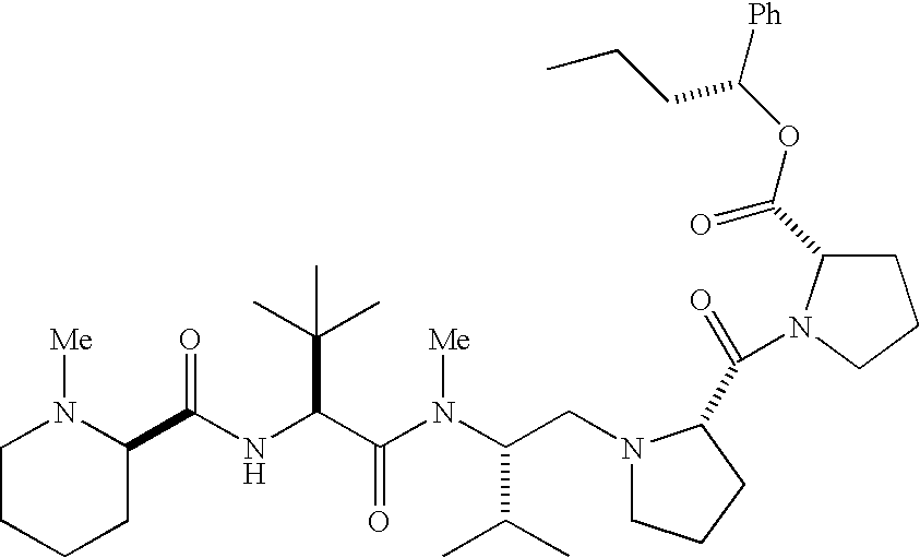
N(C(C(N(C(C(C)C)CN1CCCC1C(=O)N1C(C(OC([Ph])CCC)=O)CCC1)[Me])=O)C(C)(C)C)C(=O)C1N([Me])CCCC1
